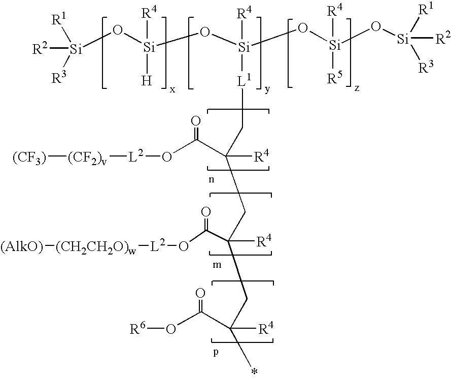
[Si](O[Si](O[Si](O[Si](O[Si]([R2])([R1])[R3])([R4])[R5])([R4])[L1]CC(CC(CC(*)([R4])C(O[R6])=O)([R4])C(O[L2][(CH2CH2O)w][(AlkO)])=O)([R4])C(O[L2][(CF2)v][(CF3)])=O)([R4])[H])([R2])([R3])[R1]
